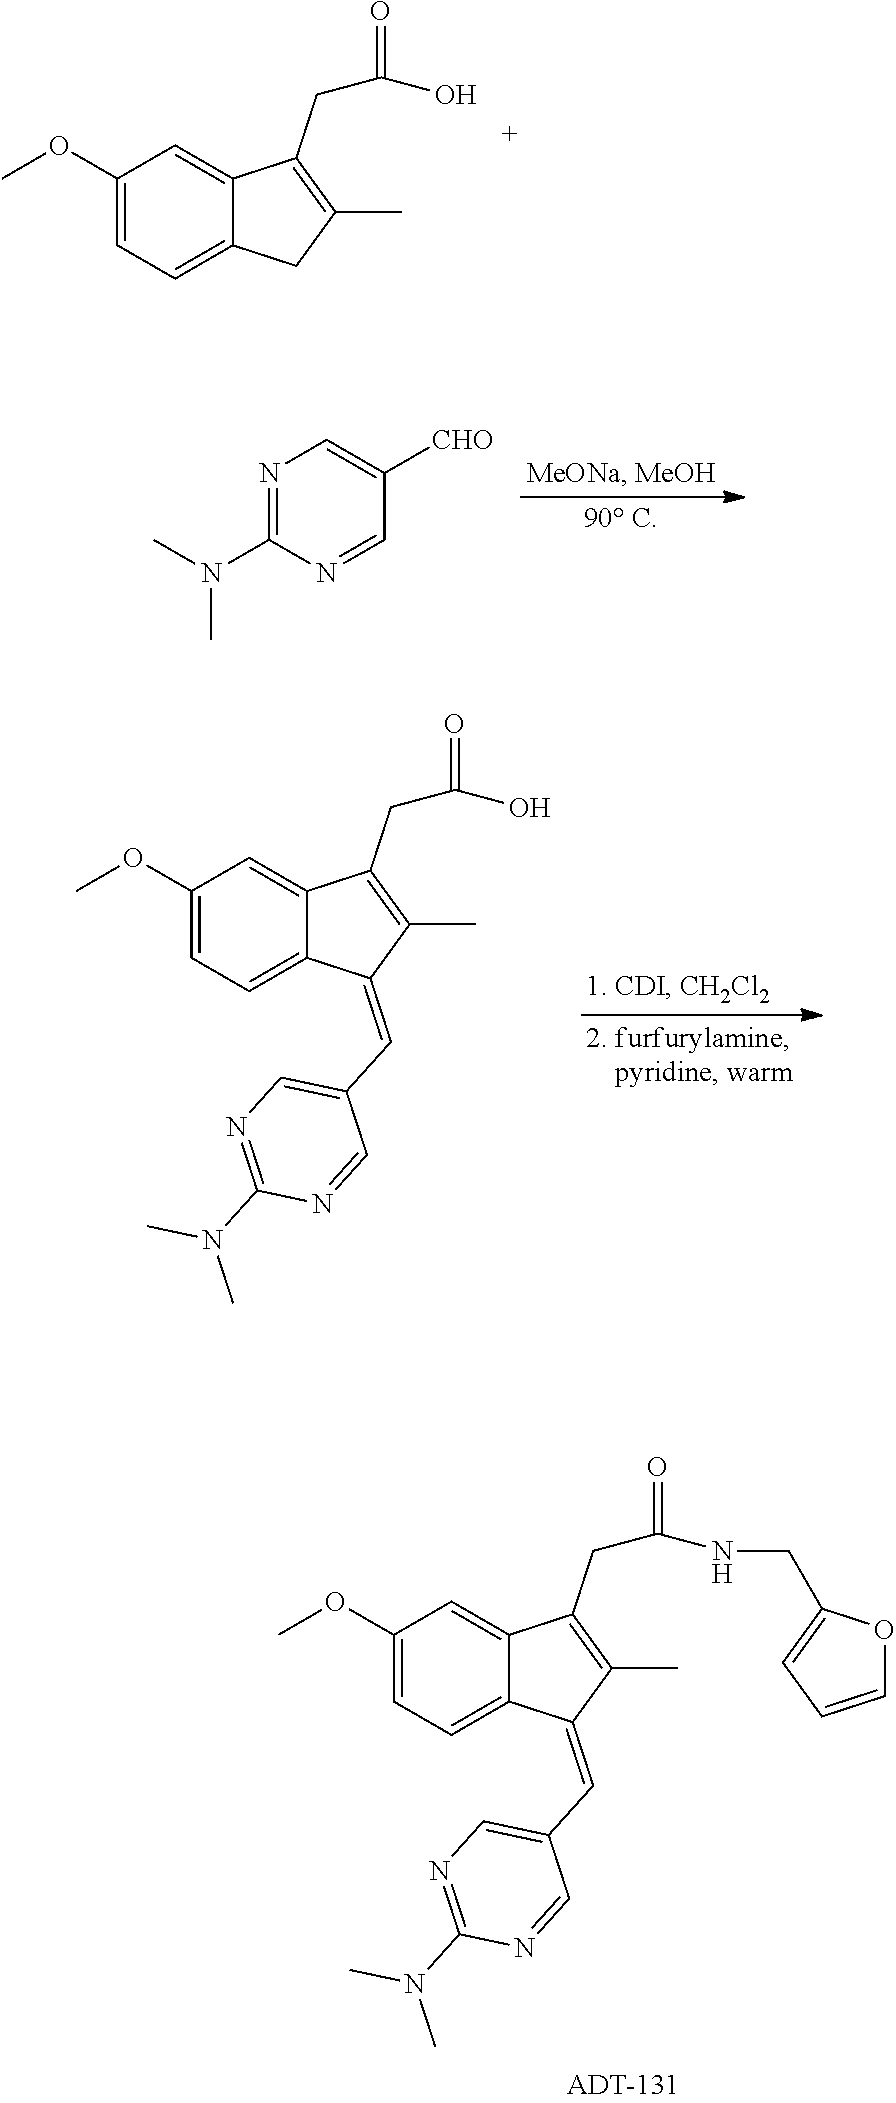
C1(OC)=CC=C2C(=C1)C(CC(=O)O)=C(C)C2.N1=C(N(C)C)N=CC([CHO])=C1.C1(OC)=CC=C2C(=C1)C(CC(=O)O)=C(C)C2=CC1=CN=C(N(C)C)N=C1.C1(OC)=CC=C2C(=C1)C(CC(=O)NCC1=CC=CO1)=C(C)C2=CC1=CN=C(N(C)C)N=C1
